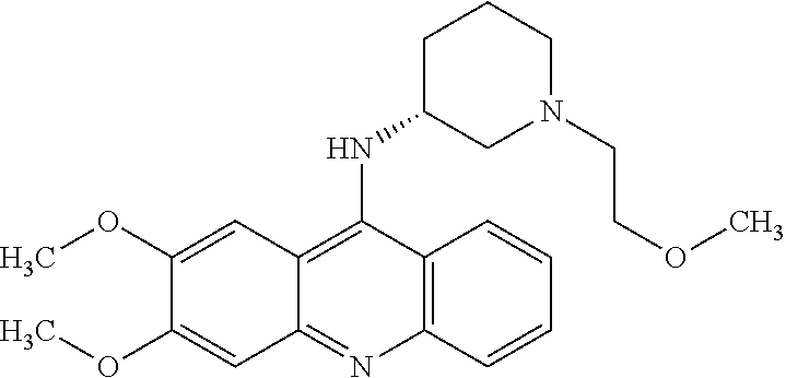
C12=C(N=C3C(=C1NC1CN(CCOC)CCC1)C=C(OC)C(OC)=C3)C=CC=C2
